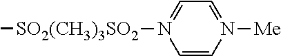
C[SO2(CH3)3SO2]N1=CC=N([Me])C=C1
